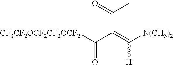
[CF3CF2OCF2CF2OCF2]C(C(=C([N(CH3)2])[H])C(=O)C)=O
